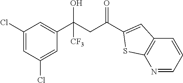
C1(Cl)=CC(Cl)=CC(C(CC(=O)C2=CC3=C(N=CC=C3)S2)(O)[CF3])=C1
